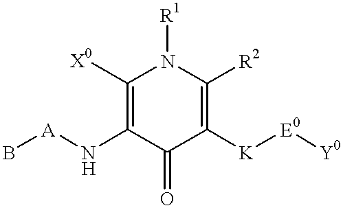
C1([X0])=C(N[A]B)C(=O)C([K][E0][Y0])=C([R2])N1[R1]
